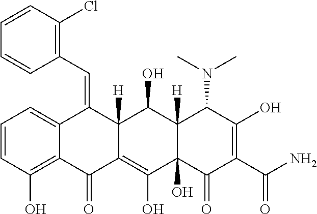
C1=CC(O)=C2C(=C1)C(=CC1=C(Cl)C=CC=C1)C1([H])C(=C(O)C3(O)C([H])(C1O)C(N(C)C)C(O)=C(C(N)=O)C3=O)C2=O
